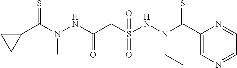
C1(C(N(NC(CS(NN(C(C2=CN=CC=N2)=S)CC)(=O)=O)=O)C)=S)CC1
